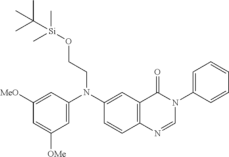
C1=C(N(C2=CC3=C(C=C2)N=CN(C2=CC=CC=C2)C3=O)CCO[Si](C)(C(C)(C)C)C)C=C([MeO])C=C1[OMe]
